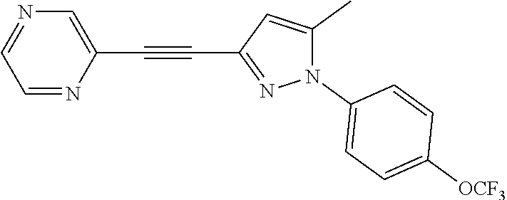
C1=NC(C#CC2=NN(C3=CC=C([OCF3])C=C3)C(C)=C2)=CN=C1
